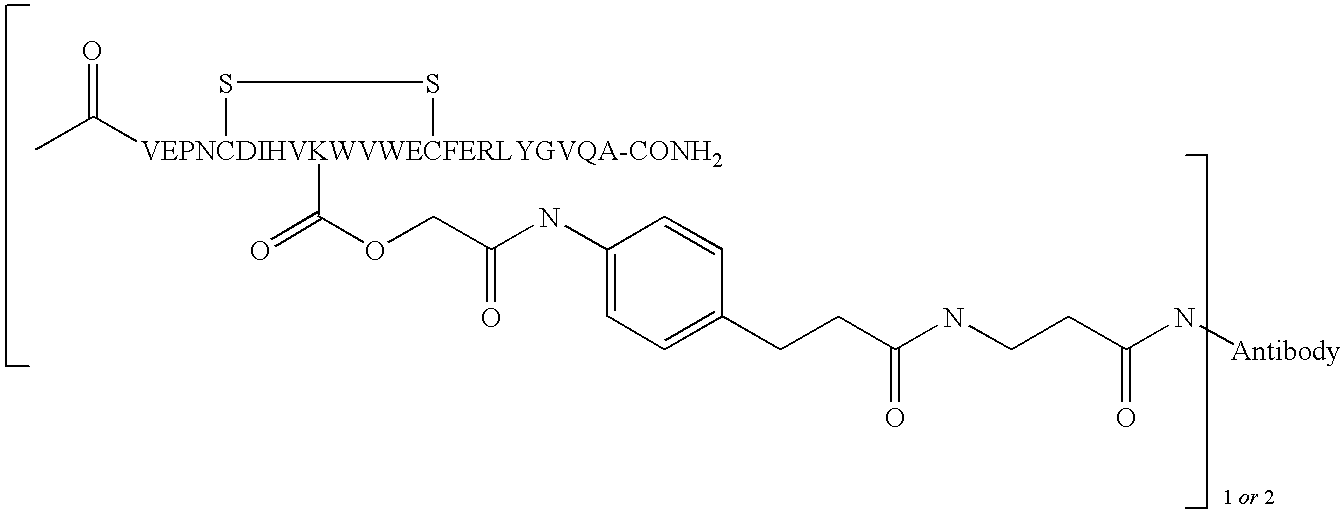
CC([VEPNCDIHVKWVWECFERLYGVQA-CONH2]1(C(OCC(NC2=CC=C(CCC(NCCC(N[Antibody])=O)=O)C=C2)=O)=O)SS1)=O
